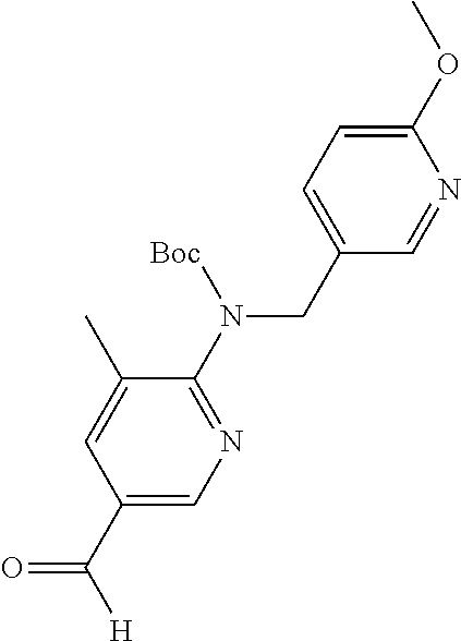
C1(CN(C2=NC=C(C([H])=O)C=C2C)[Boc])=CC=C(OC)N=C1
